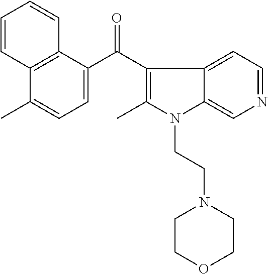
C1(C)=CC=C(C(C2=C(C)N(CCN3CCOCC3)C3=CN=CC=C23)=O)C2=C1C=CC=C2
